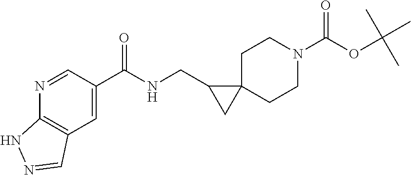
C(NCC1CC12CCN(C(OC(C)(C)C)=O)CC2)(=O)C1=CC2=C(N=C1)NN=C2
